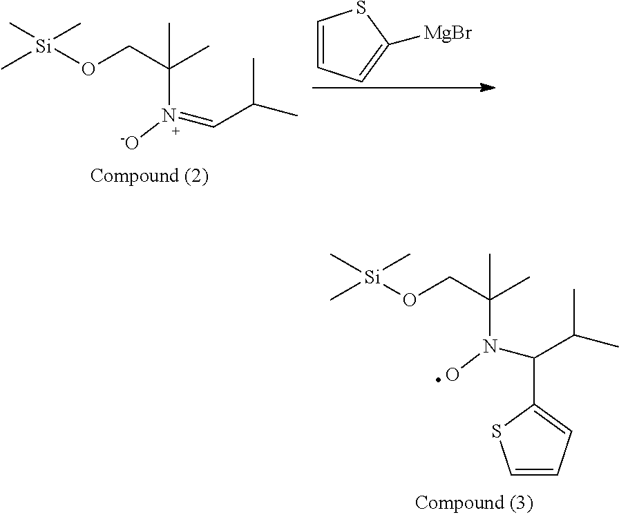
O(CC(C)(C)N(=CC(C)C)[-O])[Si](C)(C)C.C1=CC=C([MgBr])S1.C1=CC=C(C(C(C)C)N(C(CO[Si](C)(C)C)(C)C)O)S1
